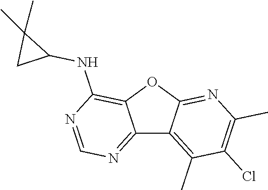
C12=NC=NC(NC3C(C)(C)C3)=C1OC1=NC(C)=C(Cl)C(C)=C21
